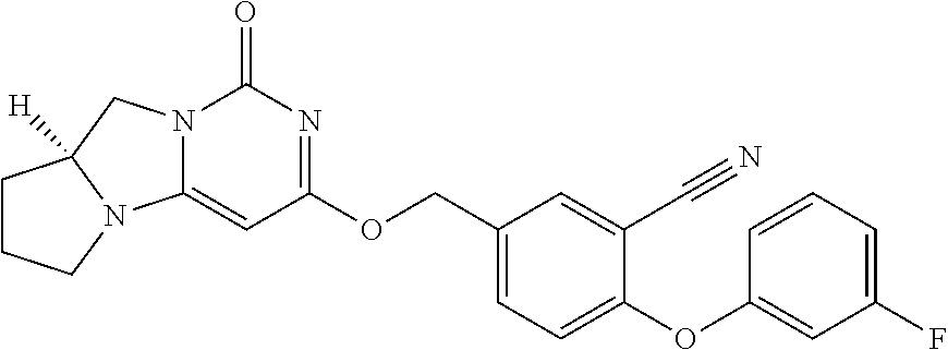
O(C1=CC=C(COC2=NC(=O)N3C(=C2)N2CCCC2([H])C3)C=C1C#N)C1=CC(F)=CC=C1
